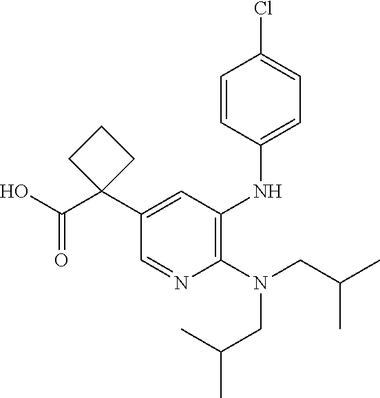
C1(N(CC(C)C)CC(C)C)=C(NC2=CC=C(Cl)C=C2)C=C(C2(C(O)=O)CCC2)C=N1
